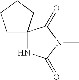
N1C(=O)N(C)C(=O)C12CCCC2
